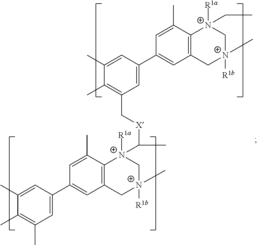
C1(C2=CC3=C(C(C)=C2)[N+](CC)([R1a])C[N+](C)([R1b])C3)=CC(C[X]C([N+]2([R1a])C3=C(C=C(C4=CC(C)=C(C)C(C)=C4)C=C3C)C[N+](C)([R1b])C2)C)=C(C)C(C)=C1
